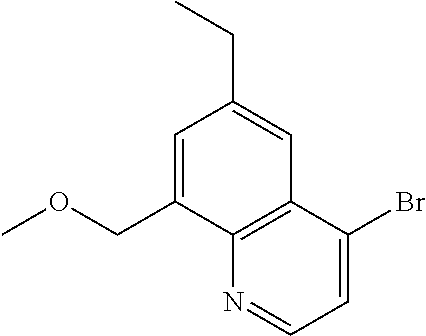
C1=C(COC)C2=C(C=C1CC)C(Br)=CC=N2
